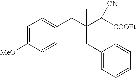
C1=C([MeO])C=CC(CC(C([COOEt])[CN])(CC2=CC=CC=C2)C)=C1
